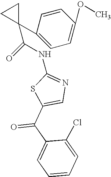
C1=CC(C2(C(=O)NC3=NC=C(C(C4=CC=CC=C4Cl)=O)S3)CC2)=CC=C1OC
